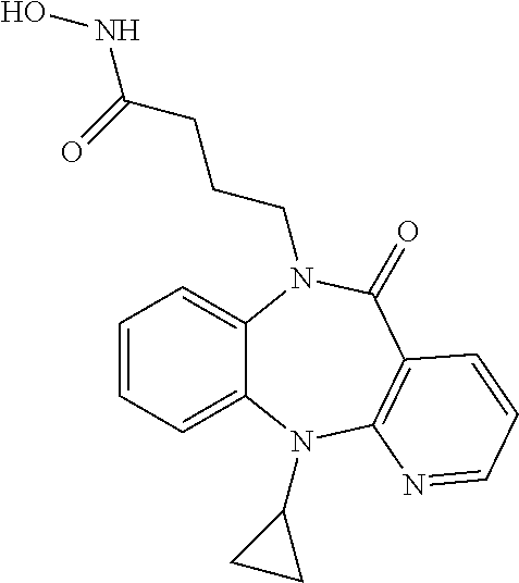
C1=CC=C2C(=C1)N(CCCC(NO)=O)C(=O)C1=C(N2C2CC2)N=CC=C1
